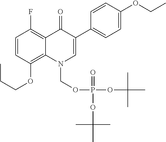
C1=CC(OCCC)=C2C(=C1F)C(=O)C(C1=CC=C(OCC)C=C1)=CN2COP(=O)(OC(C)(C)C)OC(C)(C)C
